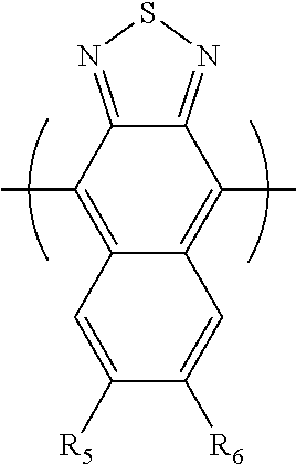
C12=NSN=C1C(C)=C1C(=C2C)C=C([R6])C([R5])=C1
